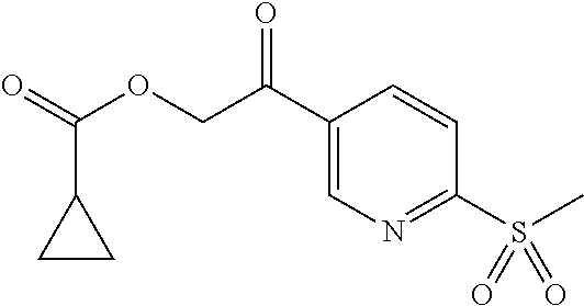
C1(C(COC(=O)C2CC2)=O)=CN=C(S(C)(=O)=O)C=C1
